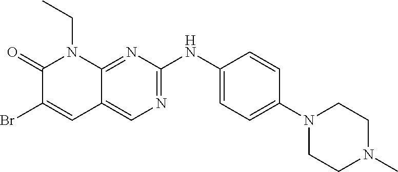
C1(=O)C(Br)=CC2=CN=C(NC3=CC=C(N4CCN(C)CC4)C=C3)N=C2N1CC
